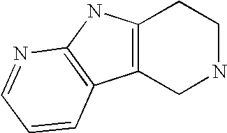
C12=C(CNCC1)C1=C(N2)N=CC=C1
